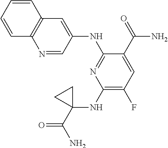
C12=C(C=C(NC3=NC(NC4(C(=O)N)CC4)=C(F)C=C3C(=O)N)C=N1)C=CC=C2
